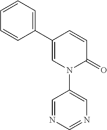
C1=CC(C2=CC=CC=C2)=CN(C2=CN=CN=C2)C1=O
